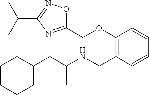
C1C(CC(NCC2=C(OCC3=NC(C(C)C)=NO3)C=CC=C2)C)CCCC1
